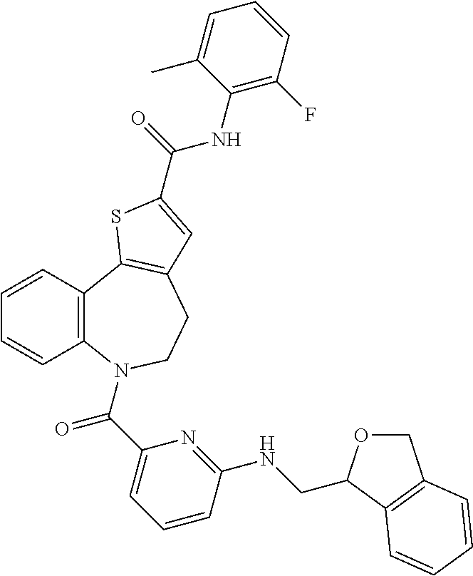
C1=CC2=C(C=C1)N(C(C1=CC=CC(NCC3OCC4=C3C=CC=C4)=N1)=O)CCC1=C2SC(C(=O)NC2=C(F)C=CC=C2C)=C1
